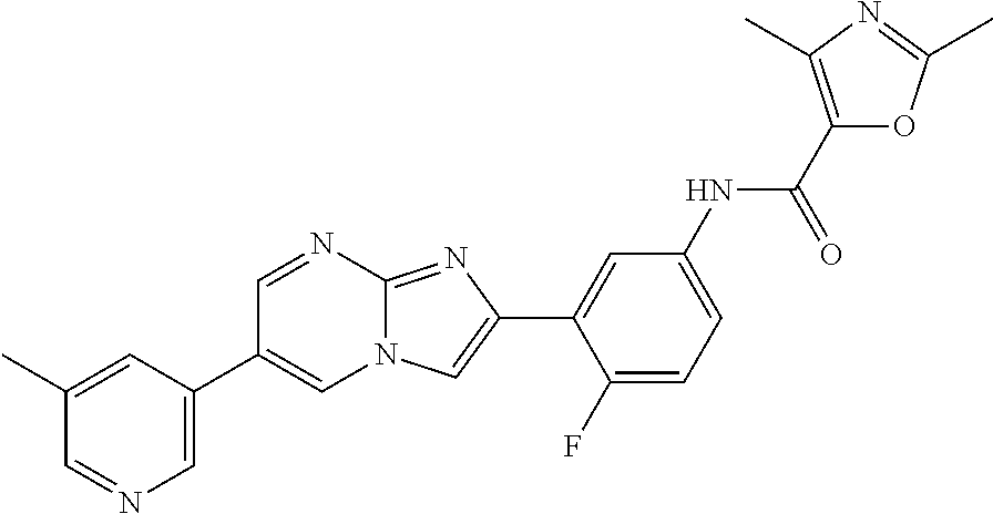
C1=NC2=NC(C3=CC(NC(C4=C(C)N=C(C)O4)=O)=CC=C3F)=CN2C=C1C1=CN=CC(C)=C1
